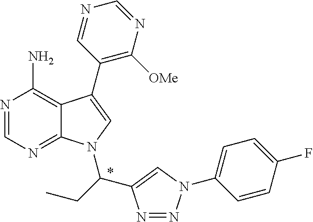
N1=CN=C2C(=C1N)C(C1=C([OMe])N=CN=C1)=CN2C(CC)C1=CN(C2=CC=C(F)C=C2)N=N1
